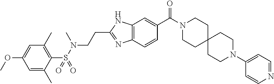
C1=C(C)C(S(=O)(N(CCC2=NC3=C(N2)C=C(C(=O)N2CCC4(CC2)CCN(C2=CC=NC=C2)CC4)C=C3)C)=O)=C(C)C=C1OC
